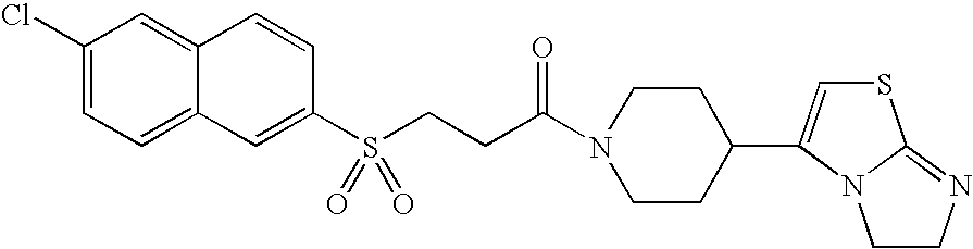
C1(Cl)=CC=C2C(=C1)C=CC(S(CCC(N1CCC(C3=CSC4=NCCN34)CC1)=O)(=O)=O)=C2
